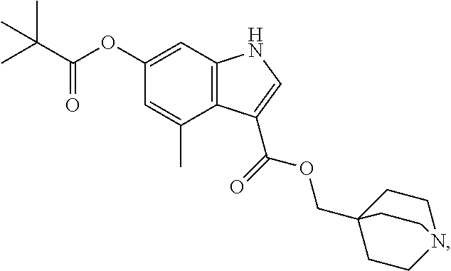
C12=C(C=C(OC(=O)C(C)(C)C)C=C1C)NC=C2C(OCC12CCN(CC1)CC2)=O
